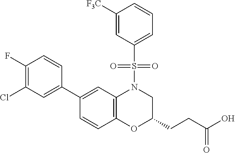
C1(C2=CC(Cl)=C(F)C=C2)=CC2=C(C=C1)OC(CCC(O)=O)CN2S(=O)(=O)C1=CC=CC([F3C])=C1
